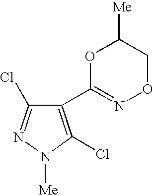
C1(C2=NOCC([Me])O2)=C(Cl)N([Me])N=C1Cl
